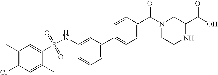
S(NC1=CC(C2=CC=C(C(=O)N3CCNC(C(O)=O)C3)C=C2)=CC=C1)(C1=CC(C)=C(Cl)C=C1C)(=O)=O
